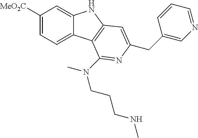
C1([MeO2C])=CC=C2C(=C1)NC1=C2C(N(C)CCCNC)=NC(CC2=CN=CC=C2)=C1
